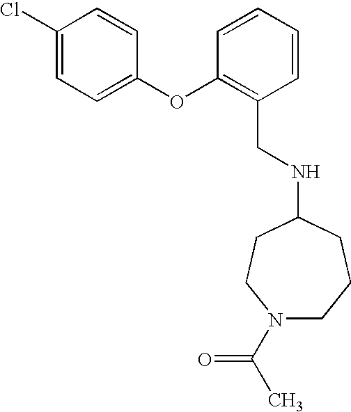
C1(Cl)=CC=C(OC2=C(CNC3CCN(C(C)=O)CCC3)C=CC=C2)C=C1
